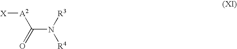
[X][A2]C(N([R4])[R3])=O
